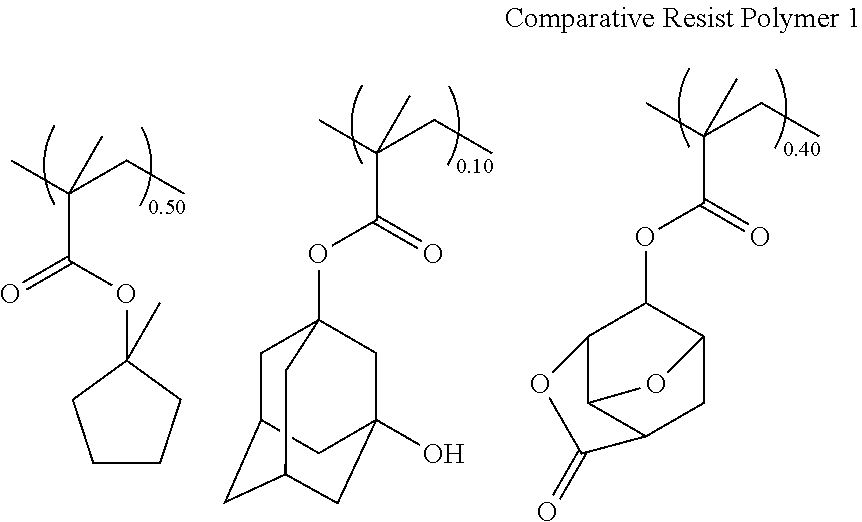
CC(CC)(C(OC1C2C3C(CC1O3)C(=O)O2)=O)C.CC(CC)(C(OC1(C)CCCC1)=O)C.CC(CC)(C(OC12CC3CC(CC(O)(C1)C3)C2)=O)C
